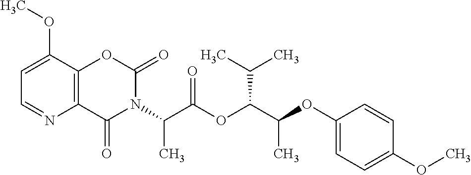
C12=C(C(OC)=CC=N1)OC(=O)N(C(C(OC(C(OC1=CC=C(OC)C=C1)C)C(C)C)=O)C)C2=O
